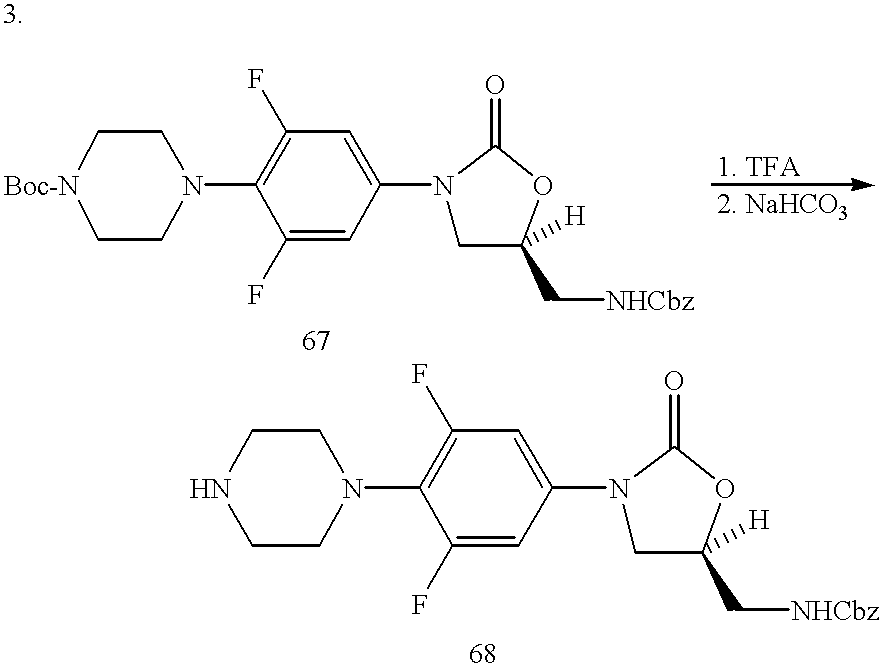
[Boc-N]1CCN(C2=C(F)C=C(N3CC([H])(C[NHCbz])OC3=O)C=C2F)CC1.C1CN(C2=C(F)C=C(N3CC([H])(C[NHCbz])OC3=O)C=C2F)CCN1
